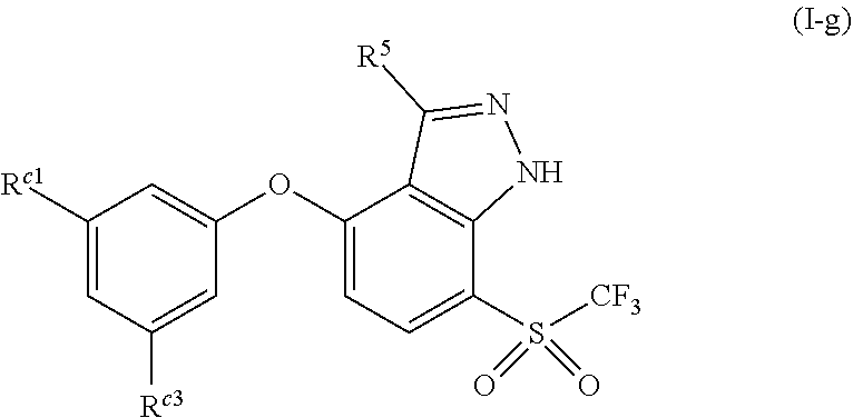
C1([Rc1])=CC([Rc3])=CC(OC2=CC=C(S([CF3])(=O)=O)C3=C2C([R5])=NN3)=C1
